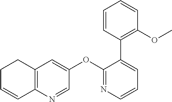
C12=C(N=CC(OC3=NC=CC=C3C3=C(OC)C=CC=C3)=C1)C=CCC2
